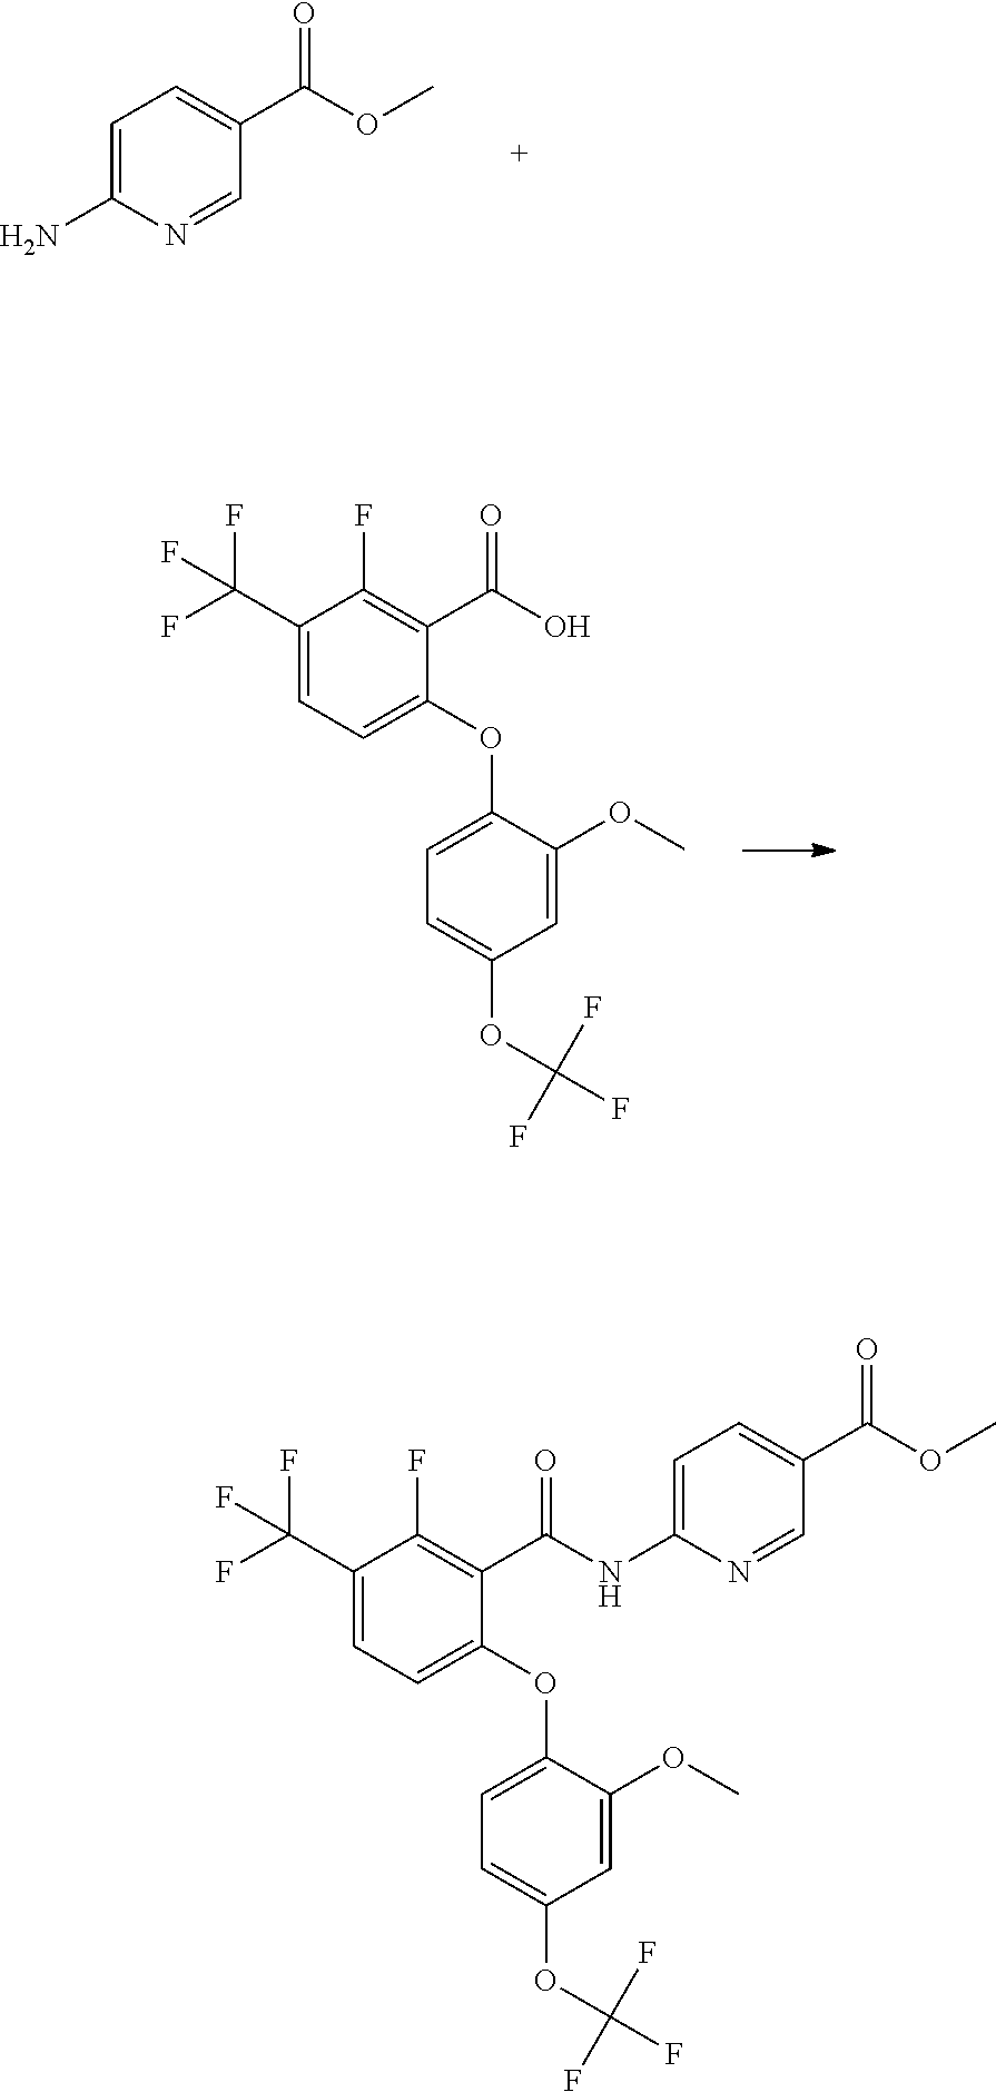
C1(C(F)(F)F)=CC=C(OC2=CC=C(OC(F)(F)F)C=C2OC)C(C(NC2=CC=C(C(OC)=O)C=N2)=O)=C1F.C1=C(N)N=CC(C(OC)=O)=C1.C1(C(F)(F)F)=CC=C(OC2=CC=C(OC(F)(F)F)C=C2OC)C(C(O)=O)=C1F
